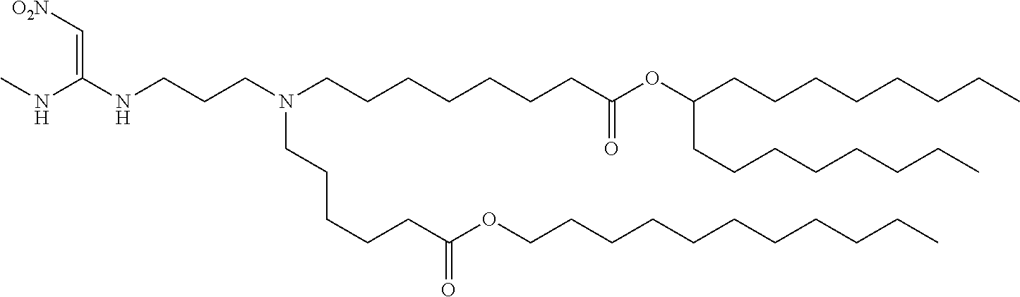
C(CC)CCCCCCCCOC(CCCCCN(CCCNC(=C[O2N])NC)CCCCCCCC(=O)OC(CCCCCCCC)CCCCCCCC)=O
